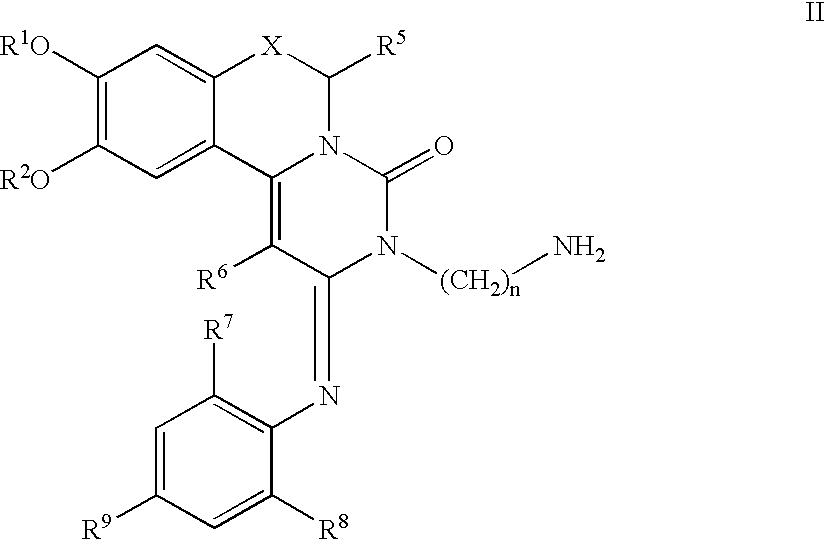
C1([R1O])=C([R2O])C=C2C(=C1)[X]C([R5])N1C2=C([R6])C(=NC2=C([R7])C=C([R9])C=C2[R8])N([(CH2)n]N)C1=O
